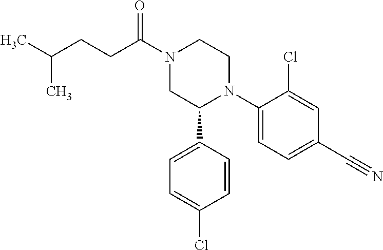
C(C(N1CC(C2=CC=C(Cl)C=C2)N(C2=CC=C(C#N)C=C2Cl)CC1)=O)CC(C)C
